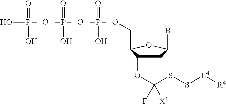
FC([X1])(OC1CC(B)OC1COP(OP(OP(=O)(O)O)(=O)O)(=O)O)SS[L4][R4]
